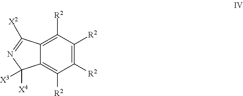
C12=C([R2])C([R2])=C([R2])C([R2])=C1C([X4])([X3])N=C2[X2]
